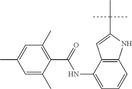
C1=C(C)C(C(=O)NC2=CC=CC3=C2C=C(C(C)(C)C)N3)=C(C)C=C1C
